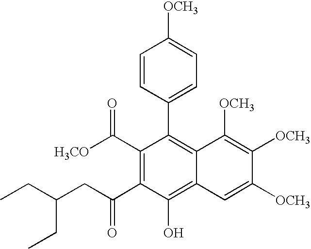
CCC(CC)CC(C1=C(C([H3CO])=O)C(C2=CC=C([OCH3])C=C2)=C2C(=C1O)C=C([OCH3])C([OCH3])=C2[OCH3])=O
